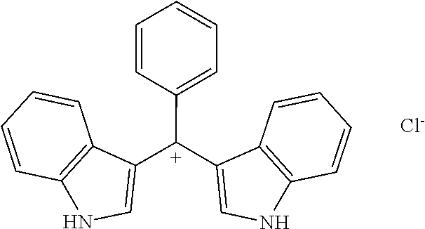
[Cl-].C12=C(NC=C1[C+](C1=CC=CC=C1)C1=CNC3=C1C=CC=C3)C=CC=C2
